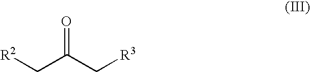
C([R2])C(C[R3])=O
